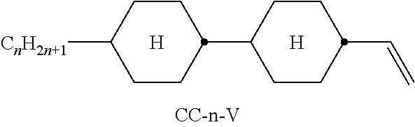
[H].[H].C(=C)C1CCC(C2CCC([CnH2n+1])CC2)CC1
